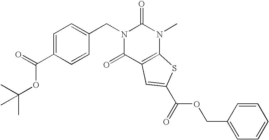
C(C1=CC=C(CN2C(=O)C3=C(N(C)C2=O)SC(C(OCC2=CC=CC=C2)=O)=C3)C=C1)(=O)OC(C)(C)C
